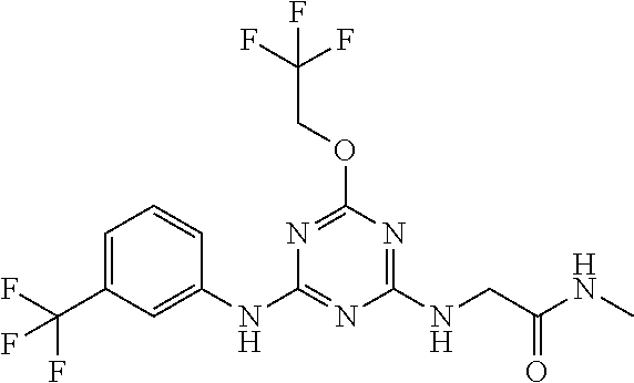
O(C1=NC(NC2=CC(C(F)(F)F)=CC=C2)=NC(NCC(NC)=O)=N1)CC(F)(F)F
